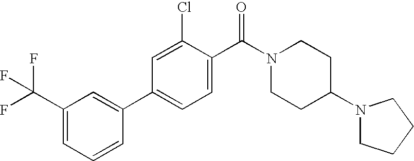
C1(C(F)(F)F)=CC=CC(C2=CC=C(C(N3CCC(N4CCCC4)CC3)=O)C(Cl)=C2)=C1
